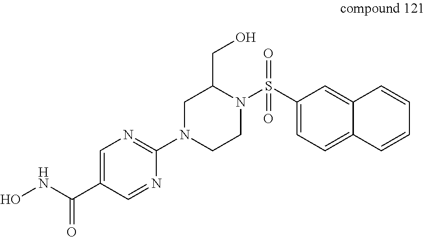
C1=C(C(NO)=O)C=NC(N2CCN(S(C3=CC=C4C(=C3)C=CC=C4)(=O)=O)C(CO)C2)=N1
